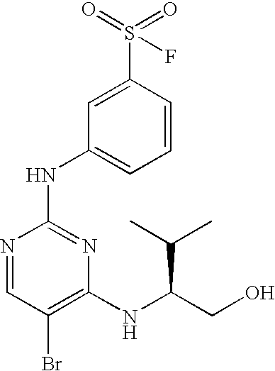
N1=CC(Br)=C(NC(CO)C(C)C)N=C1NC1=CC=CC(S(=O)(=O)F)=C1
